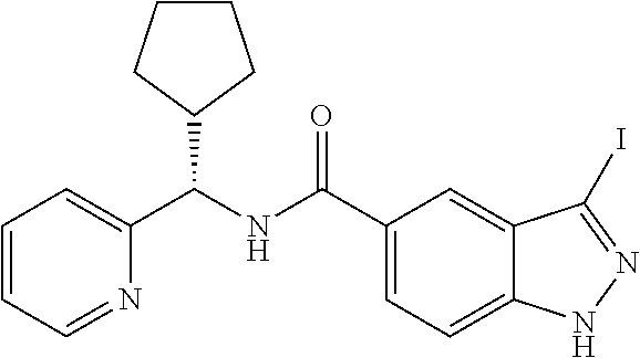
C1(C(NC(C2=CC=C3C(=C2)C(I)=NN3)=O)C2CCCC2)=CC=CC=N1
